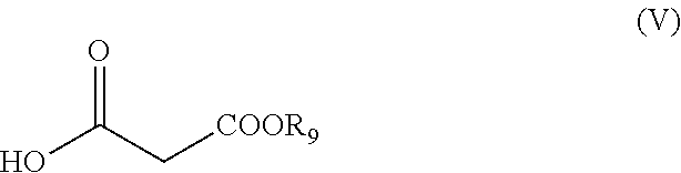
OC(C[COOR9])=O
